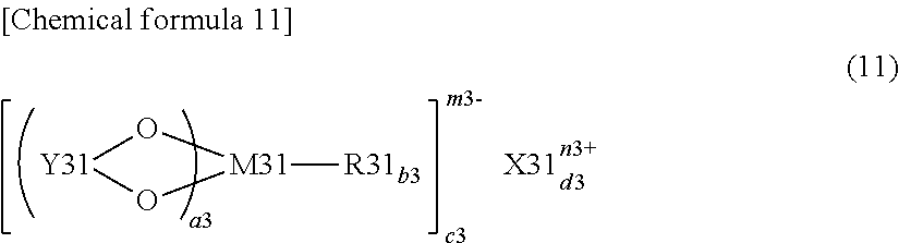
[Y31]1O[M31]([R31b3])O1.[X31]
